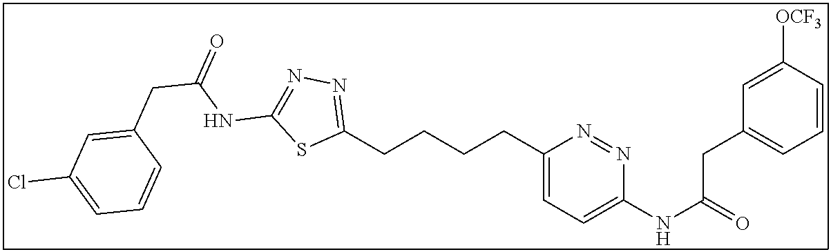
C1(CCCCC2=CC=C(NC(=O)CC3=CC=CC([OCF3])=C3)N=N2)=NN=C(NC(CC2=CC(Cl)=CC=C2)=O)S1
